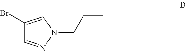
C1(Br)=CN(CCC)N=C1
